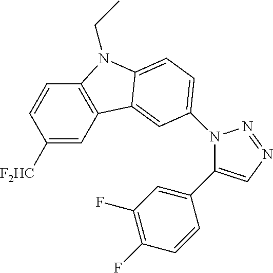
C1([F2HC])=CC2=C(C=C1)N(CC)C1=CC=C(N3C(C4=CC(F)=C(F)C=C4)=CN=N3)C=C21
